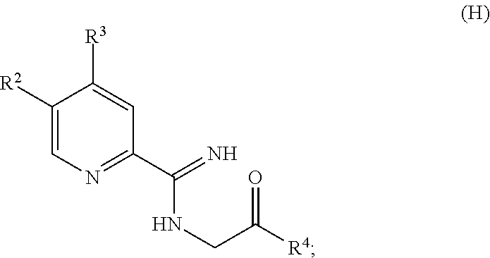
C1([R2])=CN=C(C(NCC([R4])=O)=N)C=C1[R3]
